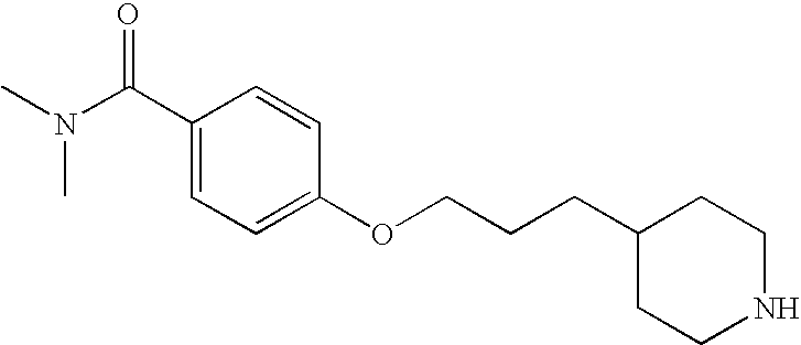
C1(C(N(C)C)=O)=CC=C(OCCCC2CCNCC2)C=C1
